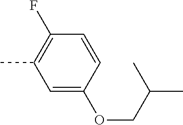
C1=C(OCC(C)C)C=CC(F)=C1C
